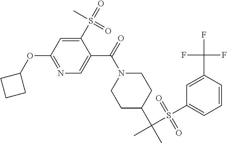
C1(S(=O)(C)=O)=CC(OC2CCC2)=NC=C1C(N1CCC(C(C)(S(C2=CC=CC(C(F)(F)F)=C2)(=O)=O)C)CC1)=O
